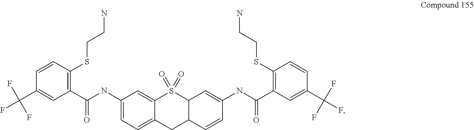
C1=C(NC(C2=C(SCCN)C=CC(C(F)(F)F)=C2)=O)C=C2C(=C1)CC1C(S2(=O)=O)C=C(NC(C2=C(SCCN)C=CC(C(F)(F)F)=C2)=O)C=C1
